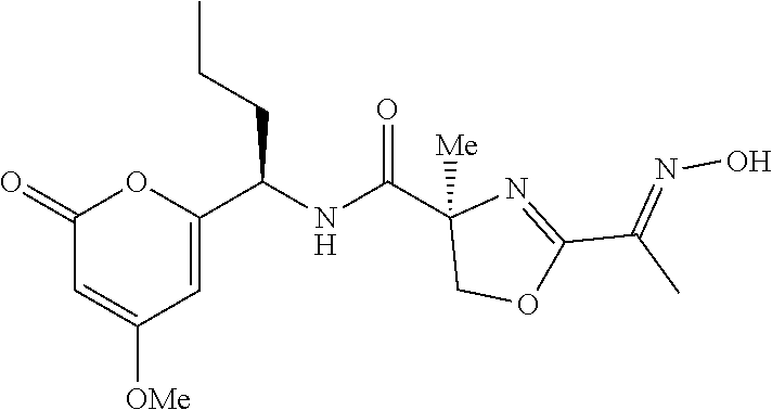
C1(=O)C=C([OMe])C=C(C(NC(C2([Me])COC(C(C)=NO)=N2)=O)CCC)O1
